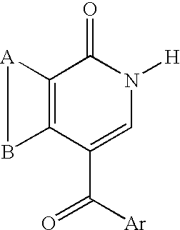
C12=C(C(C([Ar])=O)=CN([H])C1=O)B[A]2
